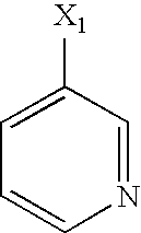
N1=CC([X1])=CC=C1
